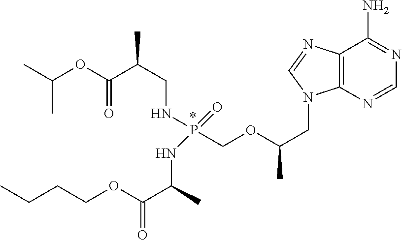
C12=C(N=CN=C1N)N(CC(C)OCP(NC(C(OCCCC)=O)C)(NCC(C(OC(C)C)=O)C)=O)C=N2
